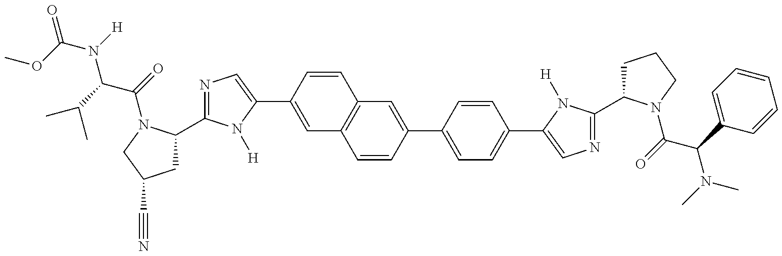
O=C(OC)N(C(C(=O)N1C(C2=NC=C(C3=CC4=C(C=C3)C=C(C3=CC=C(C5=CN=C(C6CCCN6C(=O)C(C6=CC=CC=C6)N(C)C)N5[H])C=C3)C=C4)N2[H])CC(C#N)C1)C(C)C)[H]
